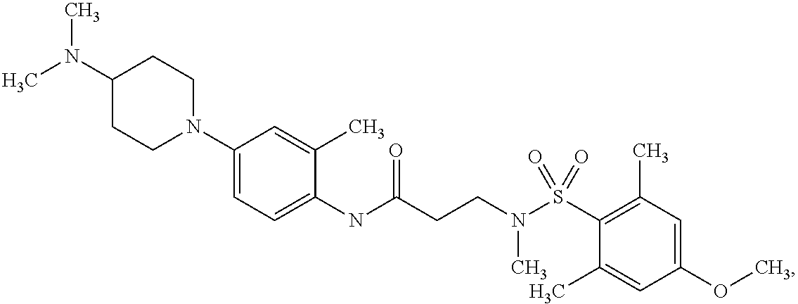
C1(N2CCC(N(C)C)CC2)=CC=C(NC(CCN(S(C2=C(C)C=C(OC)C=C2C)(=O)=O)C)=O)C(C)=C1
